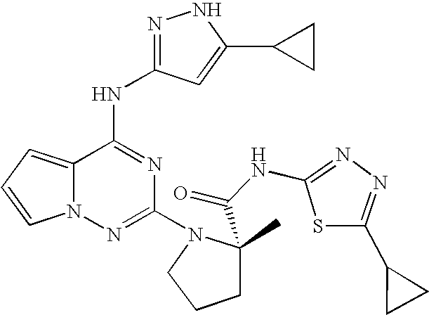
C1(N2CCCC2(C(=O)NC2=NN=C(C3CC3)S2)C)=NN2C(=CC=C2)C(NC2=NNC(C3CC3)=C2)=N1
